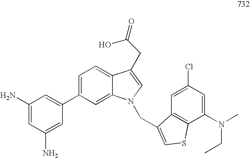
C1(N)=CC(N)=CC(C2=CC=C3C(=C2)N(CC2=CSC4=C2C=C(Cl)C=C4N(CC)C)C=C3CC(O)=O)=C1
